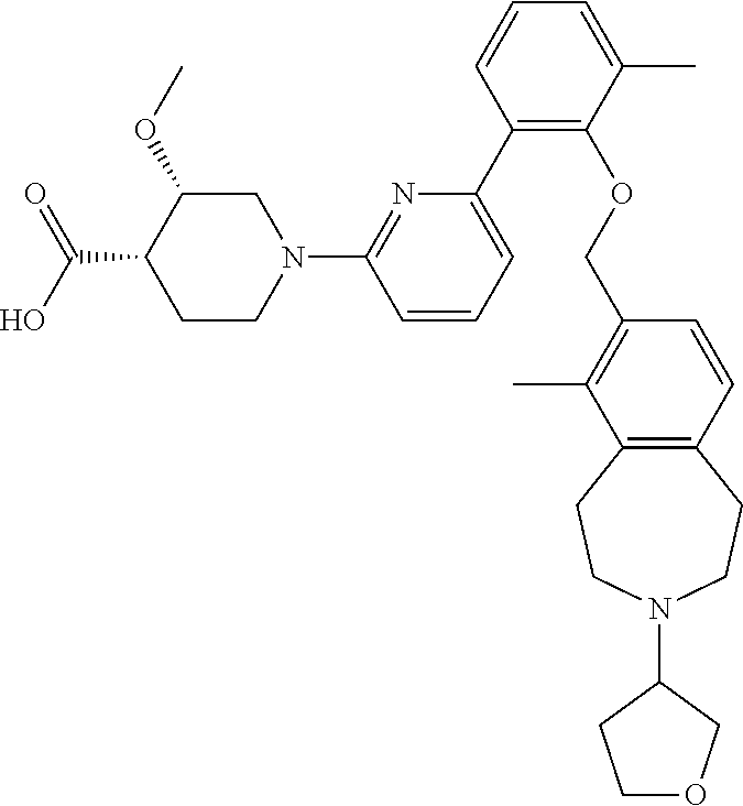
C1(C2=CC=CC(N3CC(OC)C(C(O)=O)CC3)=N2)=C(OCC2=C(C)C3=C(C=C2)CCN(C2COCC2)CC3)C(C)=CC=C1
